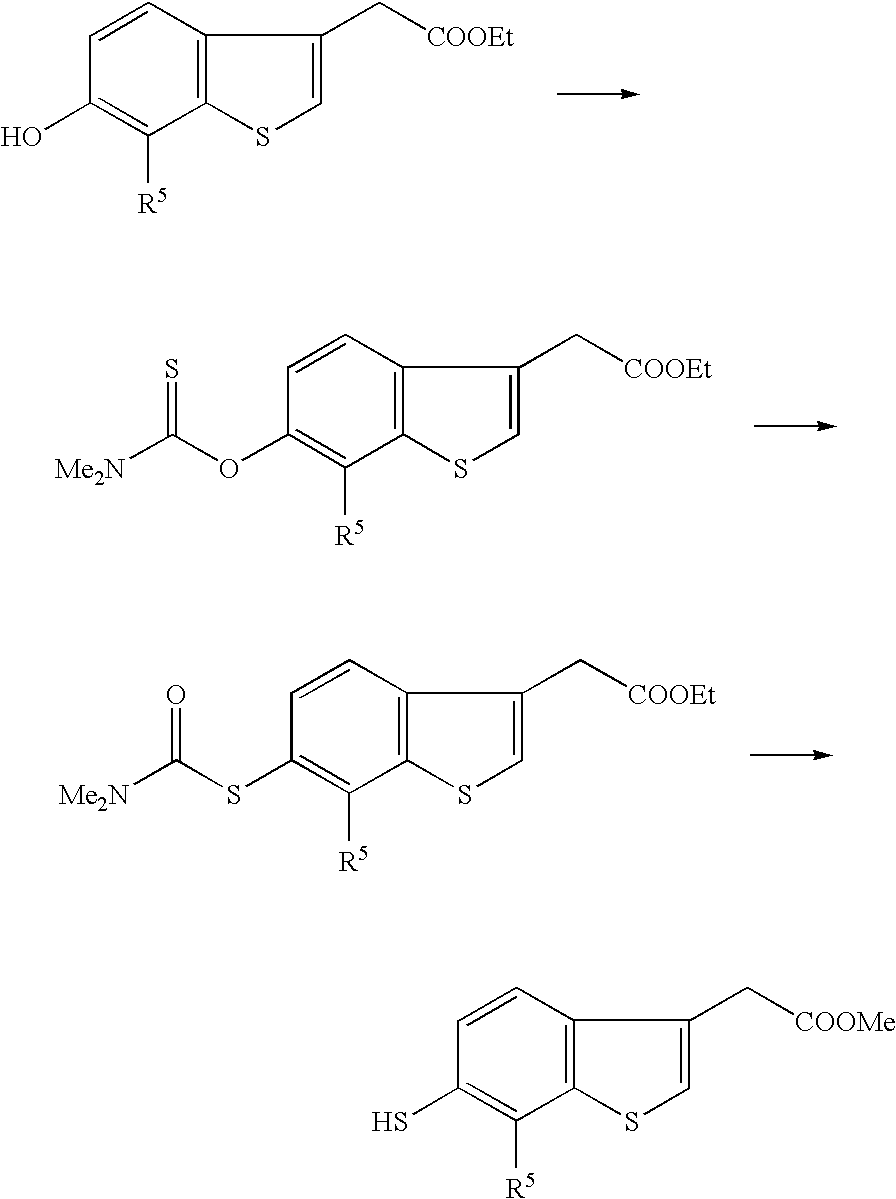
C1=CC2=C(C([R5])=C1O)SC=C2C[COOEt].C1=CC2=C(C([R5])=C1OC([Me2N])=S)SC=C2C[COOEt].C1=CC2=C(C([R5])=C1SC([Me2N])=O)SC=C2C[COOEt].C1=CC2=C(C([R5])=C1S)SC=C2C[COOMe]
